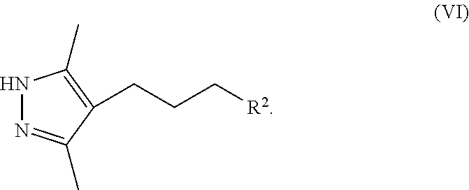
N1N=C(C)C(CCC[R2])=C1C
